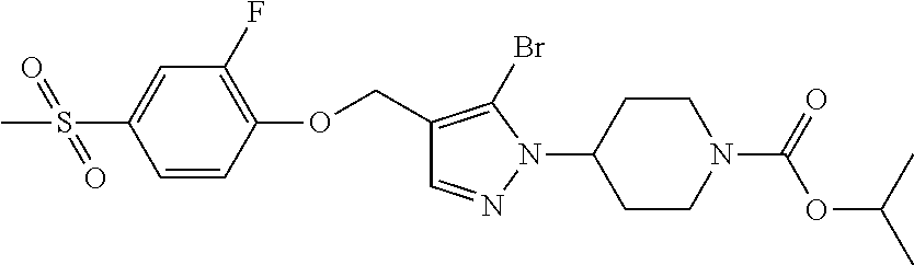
C1=CC(OCC2=C(Br)N(C3CCN(C(=O)OC(C)C)CC3)N=C2)=C(F)C=C1S(C)(=O)=O
